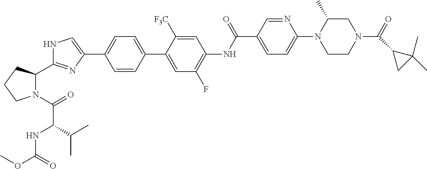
C1=CC(C2=CC(F)=C(NC(C3=CC=C(N4CCN(C(=O)C5CC5(C)C)CC4C)N=C3)=O)C=C2[F3C])=CC=C1C1=CNC(C2N(C(=O)C(NC(OC)=O)C(C)C)CCC2)=N1
